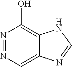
N1=NC=C2C(=C1O)NC=N2
